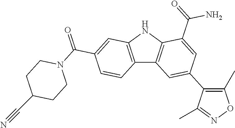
C12=C(NC3=C1C=C(C1=C(C)ON=C1C)C=C3C(N)=O)C=C(C(=O)N1CCC(C#N)CC1)C=C2
